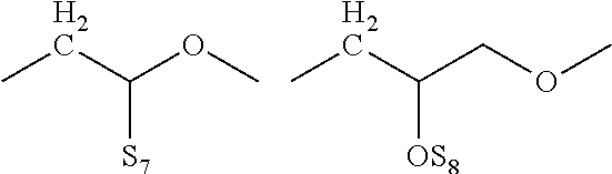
CCC(OC)[S7].CCC(COC)[OS8]
